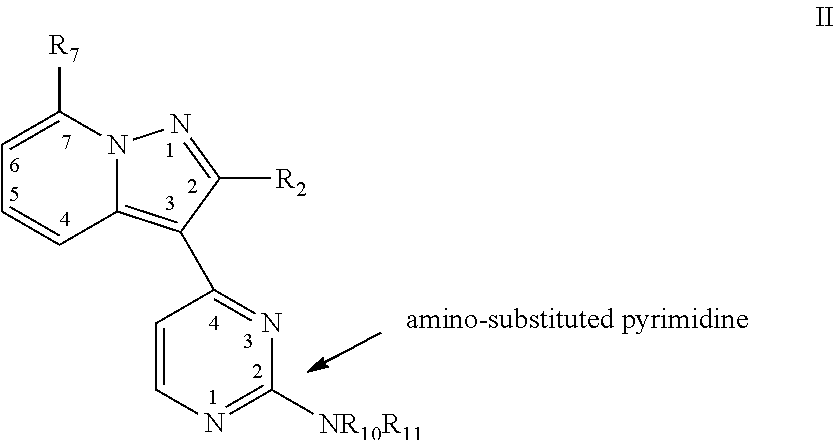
C1=C([R7])N2C(=C(C3=NC([NR10R11])=NC=C3)C([R2])=N2)C=C1
